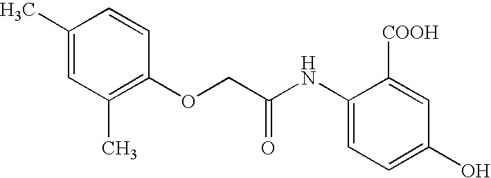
C1(C)=CC(C)=C(OCC(NC2=CC=C(O)C=C2[COOH])=O)C=C1
